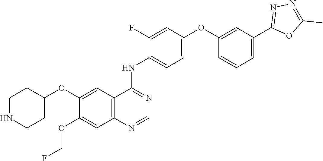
C1=C(OC2=CC(C3=NN=C(C)O3)=CC=C2)C=C(F)C(NC2=NC=NC3=C2C=C(OC2CCNCC2)C(OCF)=C3)=C1
